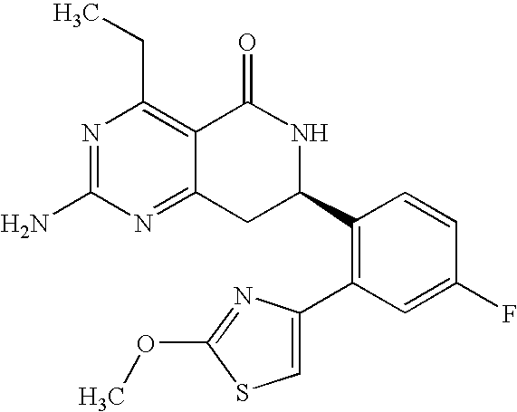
N1=C(N)N=C2C(=C1CC)C(=O)NC(C1=C(C3=CSC(OC)=N3)C=C(F)C=C1)C2
